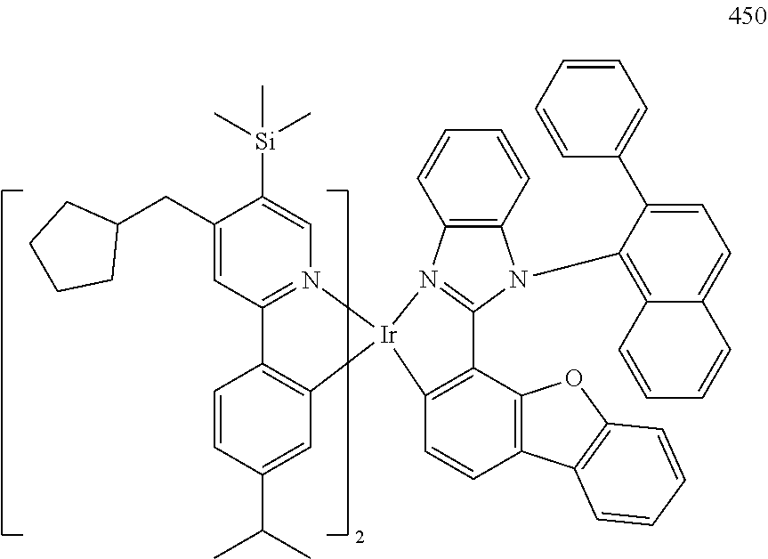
C1(CC2CCCC2)=CC2=N(C=C1[Si](C)(C)C)[Ir]1(C3=C2C=CC(C(C)C)=C3)N2=C(N(C3=C4C(=CC=C3C3=CC=CC=C3)C=CC=C4)C3=C2C=CC=C3)C2=C1C=CC1=C2OC2=C1C=CC=C2
